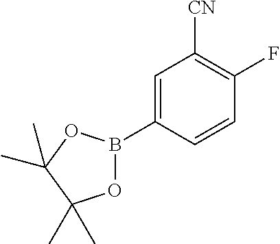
C1=C(B2OC(C)(C)C(C)(C)O2)C=CC(F)=C1[CN]
